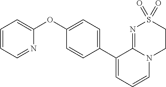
C1=CC=NC(OC2=CC=C(C3=CC=CN4C3=NS(=O)(=O)CC4)C=C2)=C1
